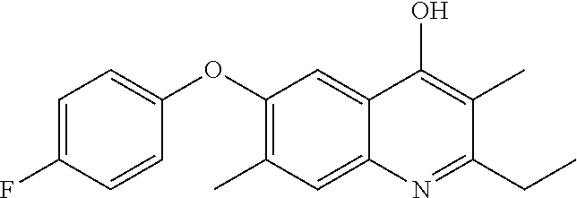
CC1=C(OC2=CC=C(F)C=C2)C=C2C(=C1)N=C(CC)C(C)=C2O
